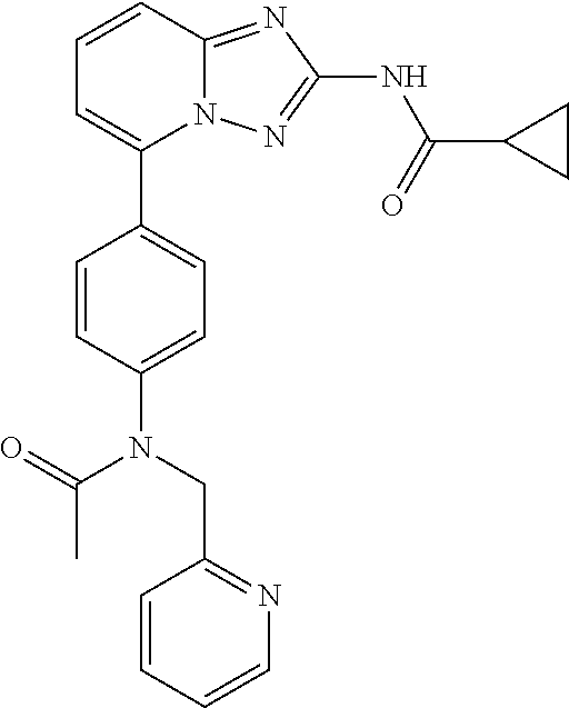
C1=CC2=NC(NC(=O)C3CC3)=NN2C(C2=CC=C(N(CC3=NC=CC=C3)C(=O)C)C=C2)=C1
